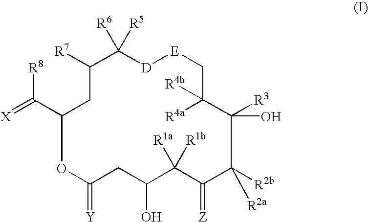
C1([R7])C([R5])([R6])[D][E]CC([R4a])([R4b])C([R3])(O)C([R2b])([R2a])C(=[Z])C([R1b])([R1a])C(O)CC(=[Y])OC(C(=[X])[R8])C1
